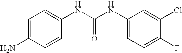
C1=C(N)C=CC(NC(NC2=CC=C(F)C(Cl)=C2)=O)=C1
